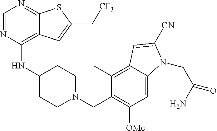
C1=NC(NC2CCN(CC3=C([OMe])C=C4C(=C3C)C=C([CN])N4CC(N)=O)CC2)=C2C(=N1)SC(C[CF3])=C2
